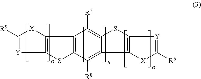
C1([R9])=[Y]C2=C([X]1)C1=C(S2)C([R8])=C2C(=C1[R7])SC1=C2[X]C([R6])=[Y]1
